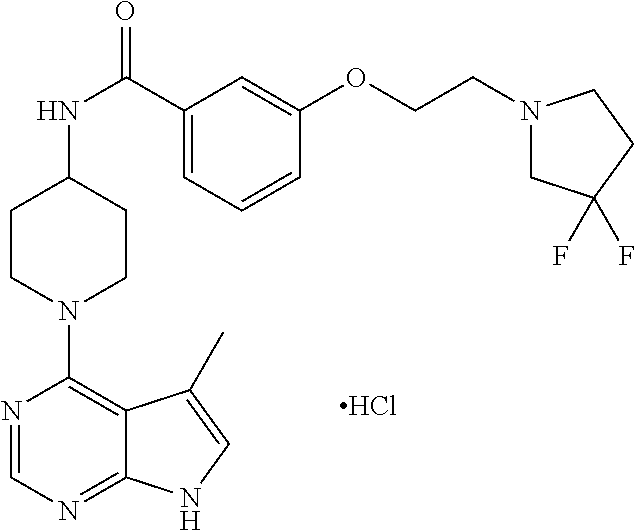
C1(NC(C2=CC=CC(OCCN3CC(F)(F)CC3)=C2)=O)CCN(C2=C3C(=NC=N2)NC=C3C)CC1.Cl
